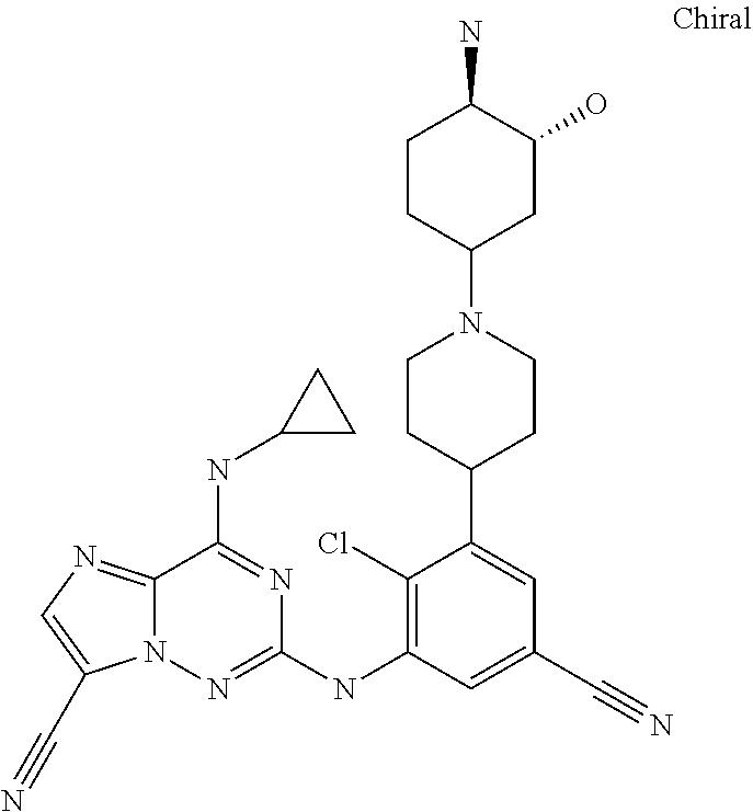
N12C(=NC=C1C#N)C(NC1CC1)=NC(NC1=C(Cl)C(C3CCN(C4CC(O)C(N)CC4)CC3)=CC(C#N)=C1)=N2
